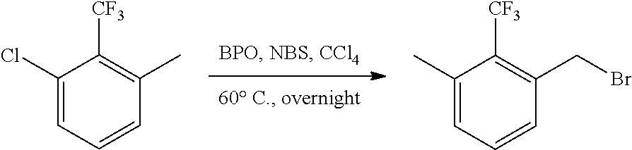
C1(Cl)=CC=CC(C)=C1[CF3].C1(C)=CC=CC(CBr)=C1[CF3]
